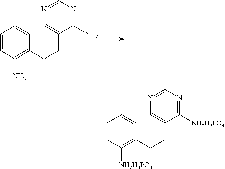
C1=CC(N)=C(CCC2=CN=CN=C2N)C=C1.C1=CC([NH2H3PO4])=C(CCC2=CN=CN=C2[NH2H3PO4])C=C1
